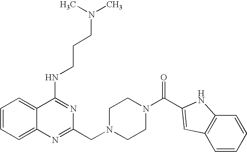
C1=CC=C2C(=C1)C(NCCCN(C)C)=NC(CN1CCN(C(C3=CC4=C(C=CC=C4)N3)=O)CC1)=N2
